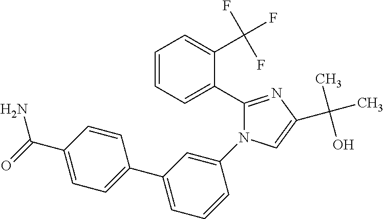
C1=CC=C(C2=CC=C(C(=O)N)C=C2)C=C1N1C(C2=CC=CC=C2C(F)(F)F)=NC(C(C)(O)C)=C1
